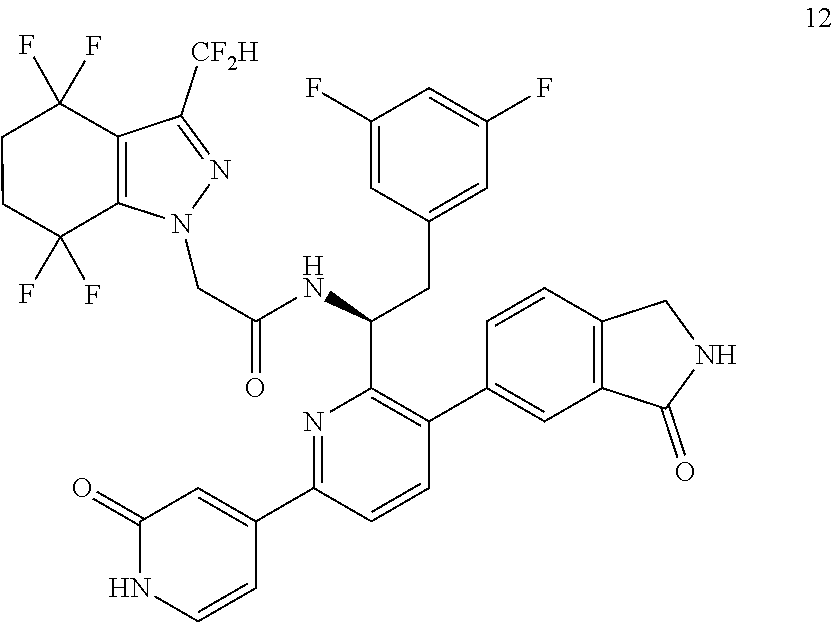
N1=C(C2=CC(=O)NC=C2)C=CC(C2=CC3=C(C=C2)CNC3=O)=C1C(NC(=O)CN1N=C([CF2H])C2=C1C(F)(F)CCC2(F)F)CC1=CC(F)=CC(F)=C1
